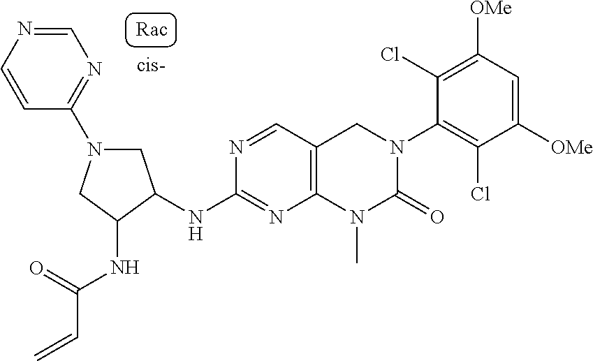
N1(C2=NC=NC=C2)CC(NC2=NC3=C(C=N2)CN(C2=C(Cl)C([OMe])=CC([OMe])=C2Cl)C(=O)N3C)C(NC(=O)C=C)C1
